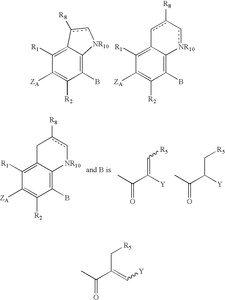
C1([R1])=C2C(=C(B)C([R2])=C1[ZA])[NR10]cc2[R8].C1([R1])=C2C(=C(B)C([R2])=C1[ZA])[NR10]c-c([R8])c2.C1([R1])=C2C(=C(B)C([R2])=C1[ZA])[NR10]cc([R8])C2.CC(C([Y])=C[R5])=O.CC(C([Y])C[R5])=O.CC(C(=C[Y])C[R5])=O
